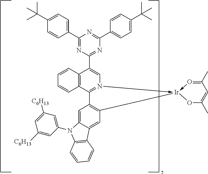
C12=C(C3=N(->[Ir]4(-O=C(C)C=C(C)O4)C4=C3C=C3C(=C4)C4=C(C=CC=C4)N3C3=CC([C6H13])=CC([C6H13])=C3)C=C1C1=NC(C3=CC=C(C(C)(C)C)C=C3)=NC(C3=CC=C(C(C)(C)C)C=C3)=N1)C=CC=C2
